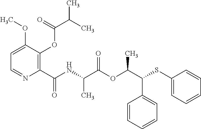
C1=CC=CC=C1C(C(OC(C(NC(C1=C(OC(C(C)C)=O)C(OC)=CC=N1)=O)C)=O)C)SC1=CC=CC=C1
